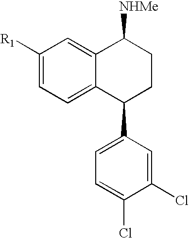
C1([R1])=CC=C2C(=C1)C([NHMe])CCC2C1=CC=C(Cl)C(Cl)=C1
